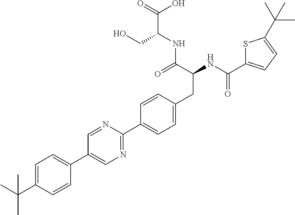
CC(C1=CC=C(C2=CN=C(C3=CC=C(CC(NC(=O)C4=CC=C(C(C)(C)C)S4)C(=O)NC(C(=O)O)CO)C=C3)N=C2)C=C1)(C)C
